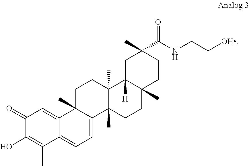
C1(=O)C(O)=C(C)C2=CC=C3C(C)(C2=C1)CCC1(C)C3(C)CCC2(C)C1([H])CC(C)(C(=O)NCC[OH])CC2
